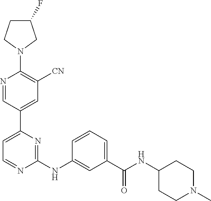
C1(F)CCN(C2=C([CN])C=C(C3=CC=NC(NC4=CC(C(NC5CCN(C)CC5)=O)=CC=C4)=N3)C=N2)C1
